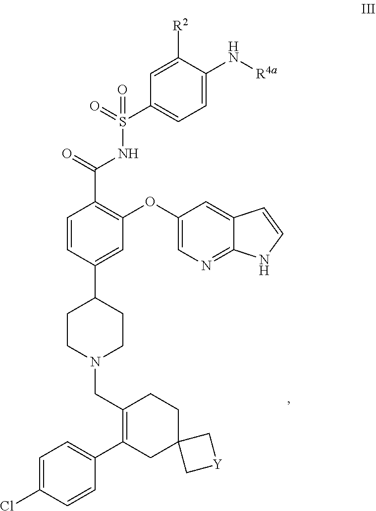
O(C1=C(C(NS(=O)(=O)C2=CC=C(N[R4a])C([R2])=C2)=O)C=CC(C2CCN(CC3=C(C4=CC=C(Cl)C=C4)CC4(CC3)C[Y]C4)CC2)=C1)C1=CN=C2C(=C1)C=CN2
